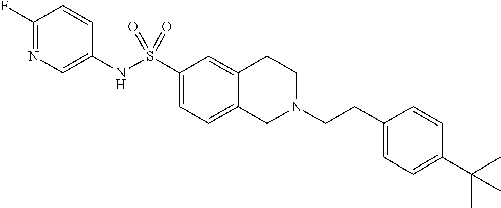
C1(F)=NC=C(NS(C2=CC=C3C(=C2)CCN(CCC2=CC=C(C(C)(C)C)C=C2)C3)(=O)=O)C=C1
